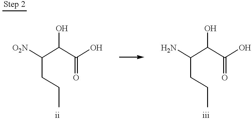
NC(C(C(O)=O)O)CCC.[O2N]C(C(C(O)=O)O)CCC
